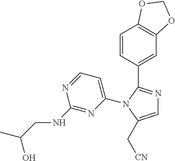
C1=C(N2C(C3=CC4=C(C=C3)OCO4)=NC=C2C[CN])N=C(NCC(C)O)N=C1
